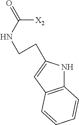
C12=C(C=C(CCNC(=O)[X2])N1)C=CC=C2
